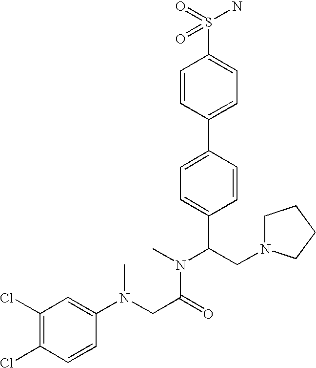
C1=CC(C2=CC=C(C(CN3CCCC3)N(C)C(CN(C3=CC(Cl)=C(Cl)C=C3)C)=O)C=C2)=CC=C1S(=O)(N)=O
